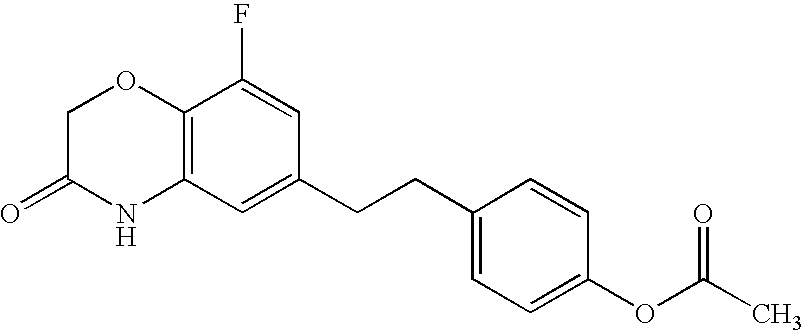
C12=C(C=C(CCC3=CC=C(OC(C)=O)C=C3)C=C1F)NC(=O)CO2
